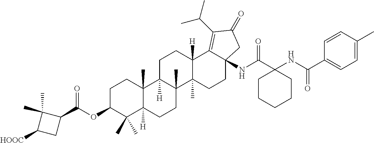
C1=C(C)C=CC(C(NC2(C(NC34C(=C(C(C)C)C(=O)C3)C3([H])C(C)(CC4)C4(C)C([H])(CC3)C3(C)C([H])(CC4)C(C)(C)C(OC(=O)C4C(C)(C)C([HOOC])C4)CC3)=O)CCCCC2)=O)=C1
